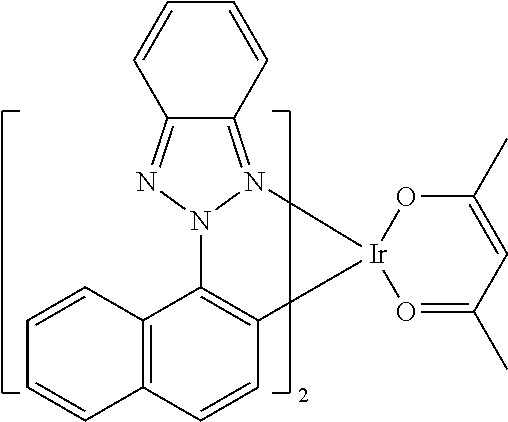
C12=N3N(N=C1C=CC=C2)C1=C(C=CC2=C1C=CC=C2)[Ir]31O=C(C)C=C(C)O1
